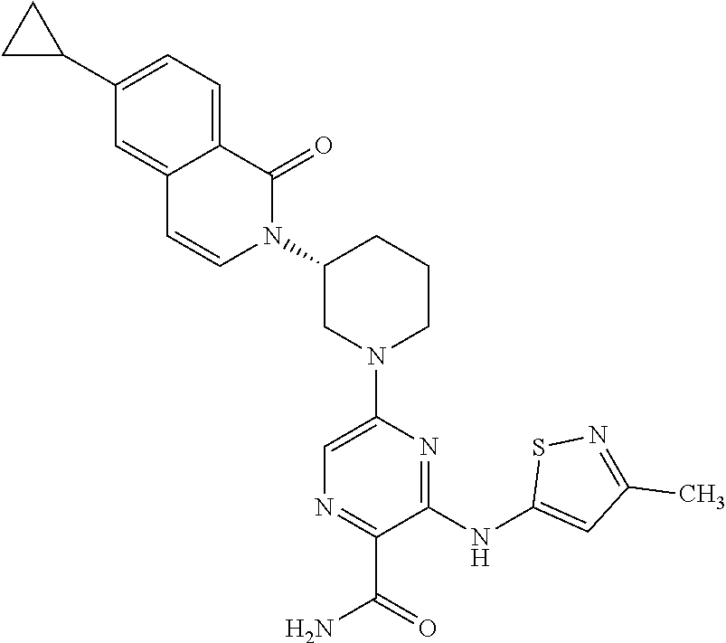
C1(NC2=CC(C)=NS2)=NC(N2CCCC(N3C(=O)C4=CC=C(C5CC5)C=C4C=C3)C2)=CN=C1C(=O)N
